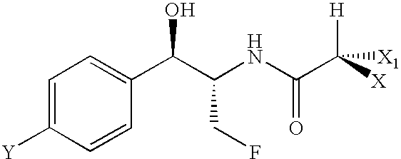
C1=C([Y])C=CC(C(C(NC(C([X])([H])[X1])=O)CF)O)=C1
